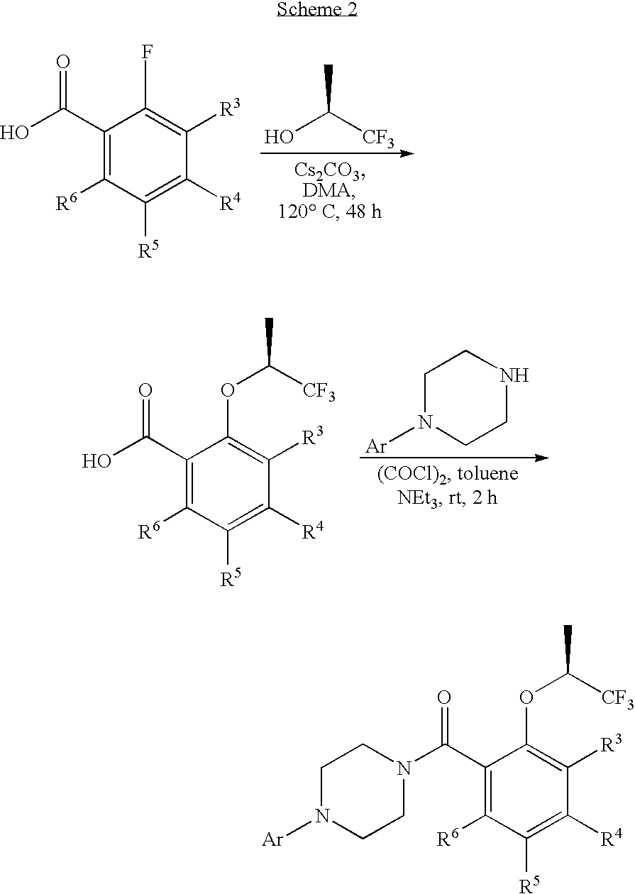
C1(C(O)=O)=C([R6])C([R5])=C([R4])C([R3])=C1C.OC([CF3])C.F.C1(C(O)=O)=C([R6])C([R5])=C([R4])C([R3])=C1OC([CF3])C.C1N([Ar])CCNC1.C1(C(=O)N2CCN([Ar])CC2)=C([R6])C([R5])=C([R4])C([R3])=C1OC([CF3])C
